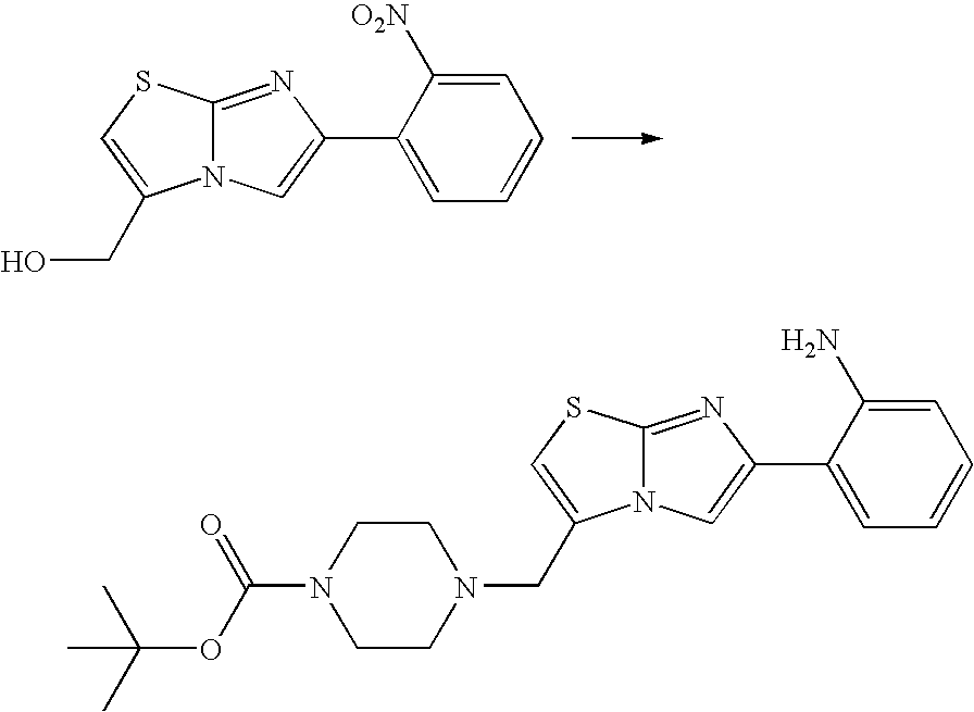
C1=C([O2N])C(C2=CN3C(=N2)SC=C3CO)=CC=C1.C1=C(N)C(C2=CN3C(=N2)SC=C3CN2CCN(C(=O)OC(C)(C)C)CC2)=CC=C1
